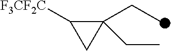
C1(CC)(CC)C([F3CF2C])C1
